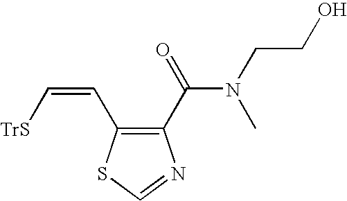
C1(C(N(CCO)C)=O)=C(C=C[TrS])SC=N1
